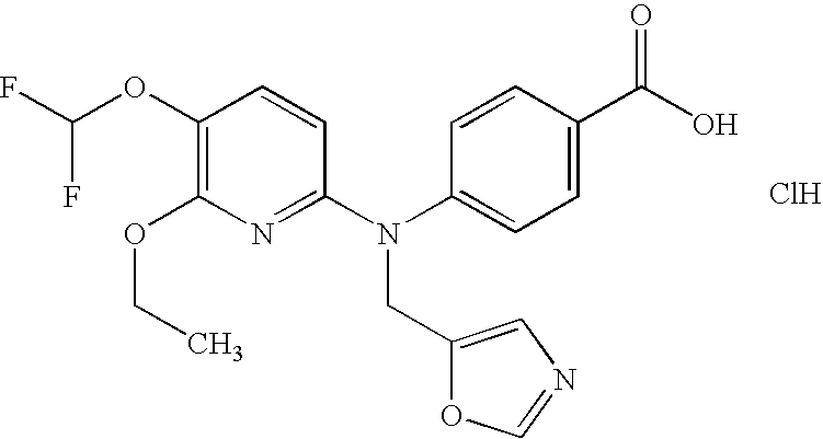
C1(OC(F)F)=C(OCC)N=C(N(C2=CC=C(C(O)=O)C=C2)CC2=CN=CO2)C=C1.Cl
